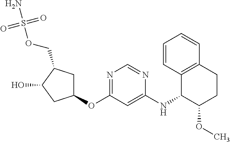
C1(OC2=NC=NC(NC3C4=C(CCC3OC)C=CC=C4)=C2)CC(COS(N)(=O)=O)C(O)C1
